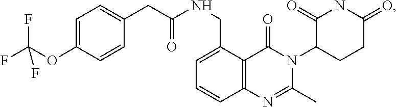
C12=C(C(CNC(=O)CC3=CC=C(OC(F)(F)F)C=C3)=CC=C1)C(=O)N(C1CCC(=O)NC1=O)C(C)=N2
